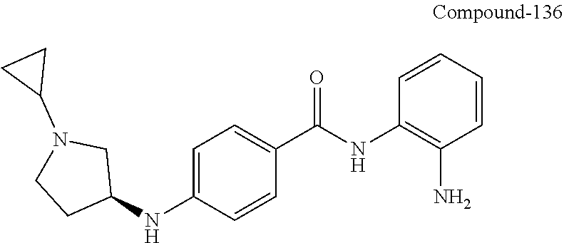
C1=C(NC2CN(C3CC3)CC2)C=CC(C(NC2=C(N)C=CC=C2)=O)=C1
